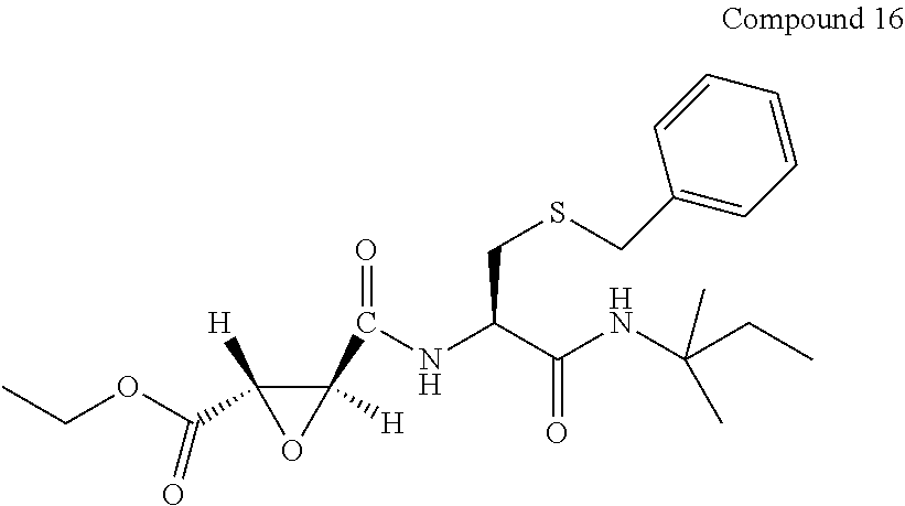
C1(C(NC(C(=O)NC(CC)(C)C)CSCC2=CC=CC=C2)=O)([H])C(C(OCC)=O)([H])O1
